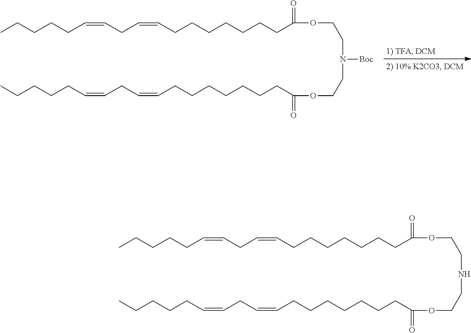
C(CCCCCCCC(OCCN(CCOC(CCCCCCCC=CCC=CCCCCC)=O)[Boc])=O)=CCC=CCCCCC.C(CCCCCCCC(OCCNCCOC(CCCCCCCC=CCC=CCCCCC)=O)=O)=CCC=CCCCCC
